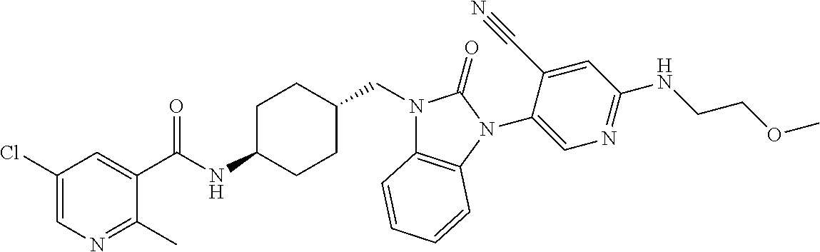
C1(Cl)=CN=C(C)C(C(NC2CCC(CN3C4=C(N(C5=CN=C(NCCOC)C=C5C#N)C3=O)C=CC=C4)CC2)=O)=C1
